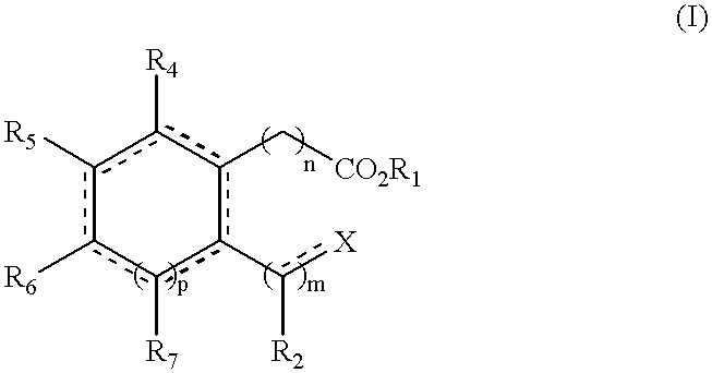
c1([R5])c([R6])c([R7])c(-c([X])[R2])c(C[CO2R1])c1[R4]
